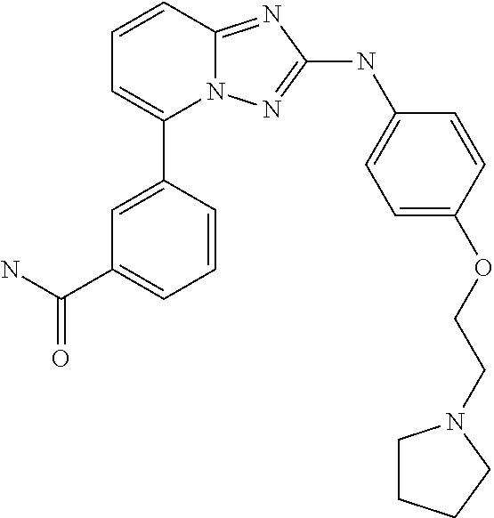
C1=CC2=NC(NC3=CC=C(OCCN4CCCC4)C=C3)=NN2C(C2=CC(C(N)=O)=CC=C2)=C1
